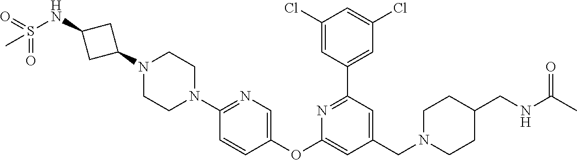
C1(Cl)=CC(C2=NC(OC3=CN=C(N4CCN(C5CC(NS(=O)(=O)C)C5)CC4)C=C3)=CC(CN3CCC(CNC(C)=O)CC3)=C2)=CC(Cl)=C1
